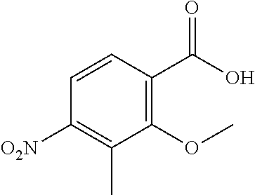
C1=CC([O2N])=C(C)C(OC)=C1C(O)=O
